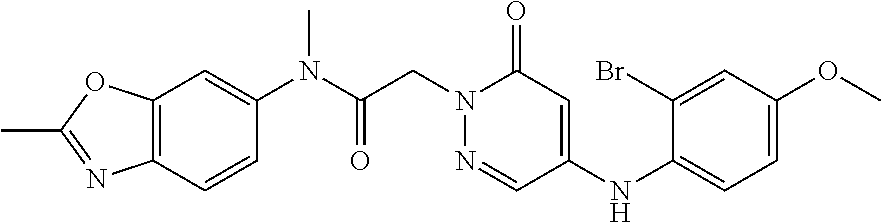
C12=C(C=CC(N(C(CN3N=CC(NC4=CC=C(OC)C=C4Br)=CC3=O)=O)C)=C1)N=C(C)O2
